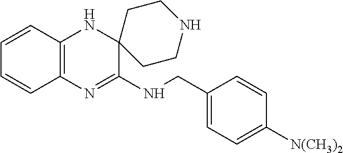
C12=C(N=C(NCC3=CC=C([N(CH3)2])C=C3)C3(N1)CCNCC3)C=CC=C2
